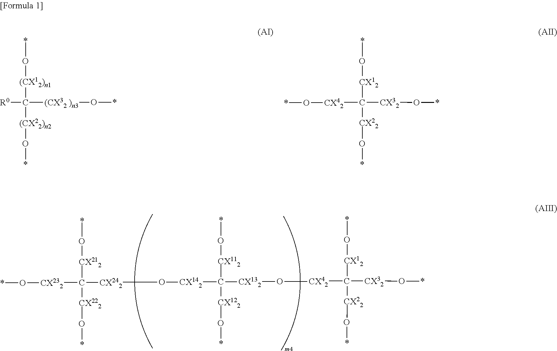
*O[(CX12)n1]C([R0])([(CX22)n2]O*)[(CX32].O(*)[)n3].*O[CX12]C([CX42]O[CX132]C([CX122]O*)([CX112]O*)[CX142]O[CX242]C([CX222]O*)([CX212]O*)[CX232]O*)([CX22]O*)[CX32]O*.*O[CX12]C([CX42]O*)([CX22]O*)[CX32]O*
